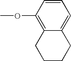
C1(OC)=C2C(=CC=C1)CCCC2
